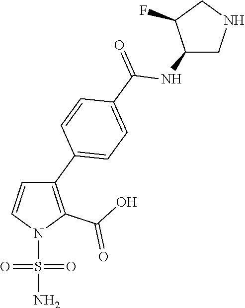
C1(C2=CC=C(C(=O)NC3CNCC3F)C=C2)=C(C(O)=O)N(S(N)(=O)=O)C=C1
